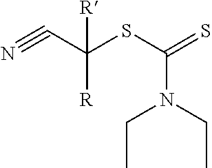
N#CC(SC(=S)N(CC)CC)([R])[R]
